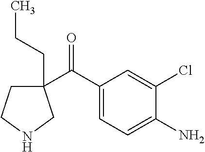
C1(C(C2=CC=C(N)C(Cl)=C2)=O)(CCC)CCNC1
